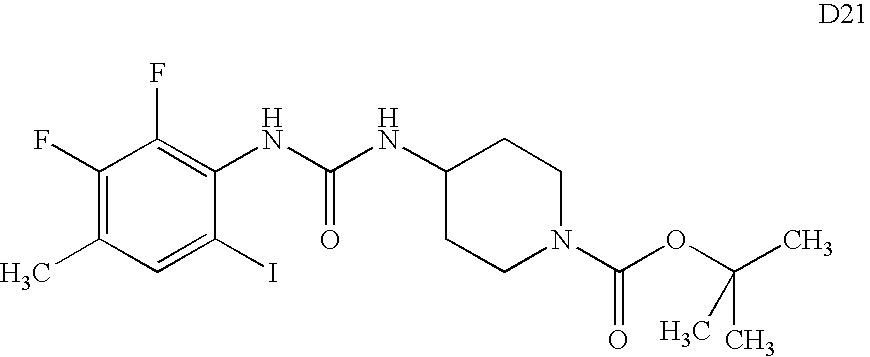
C1(F)=C(C)C=C(I)C(NC(NC2CCN(C(OC(C)(C)C)=O)CC2)=O)=C1F
